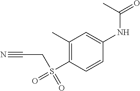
C1(C)=C(S(=O)(=O)CC#N)C=CC(NC(=O)C)=C1
